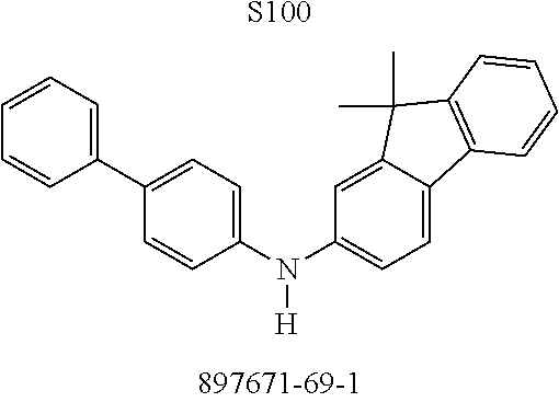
C1(N(C2=CC=C3C(=C2)C(C)(C)C2=C3C=CC=C2)[H])=CC=C(C2=CC=CC=C2)C=C1.[S100]
